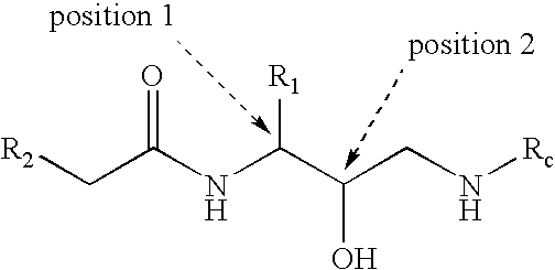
[R2]CC(NC(C(CN[Rc])O)[R1])=O
